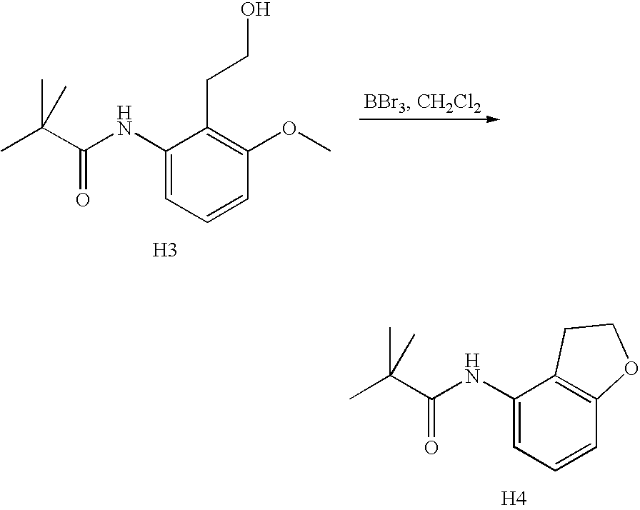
C1(NC(=O)C(C)(C)C)=CC=CC(OC)=C1CCO.[H3].C1(NC(=O)C(C)(C)C)=CC=CC2=C1CCO2.[H4]
